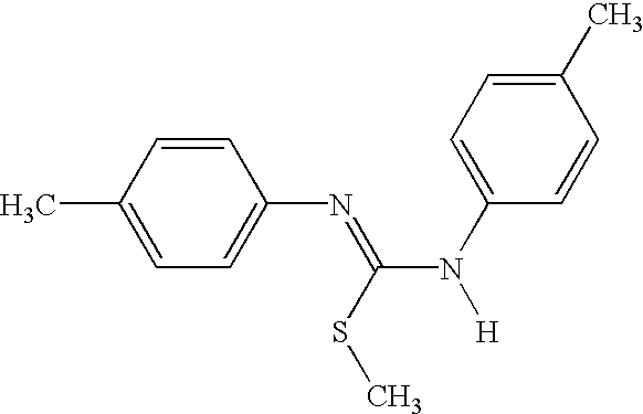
C1(C)=CC=C(N=C(N([H])C2=CC=C(C)C=C2)SC)C=C1
